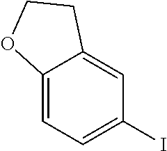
C12=CC=C(I)C=C1CCO2
